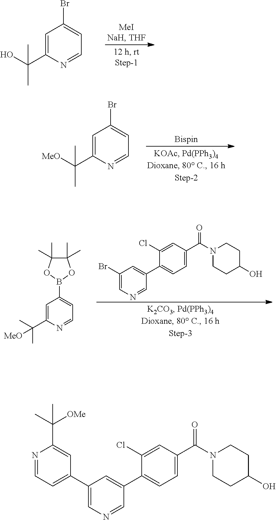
C1=C(C(O)(C)C)N=CC=C1Br.C1=C(C([MeO])(C)C)N=CC=C1Br.C1=C(C(C)(C)[MeO])N=CC=C1B1OC(C)(C)C(C)(C)O1.C1(Br)=CN=CC(C2=CC=C(C(N3CCC(O)CC3)=O)C=C2Cl)=C1.C1(C2=CC=NC(C(C)([OMe])C)=C2)=CN=CC(C2=CC=C(C(N3CCC(O)CC3)=O)C=C2Cl)=C1
